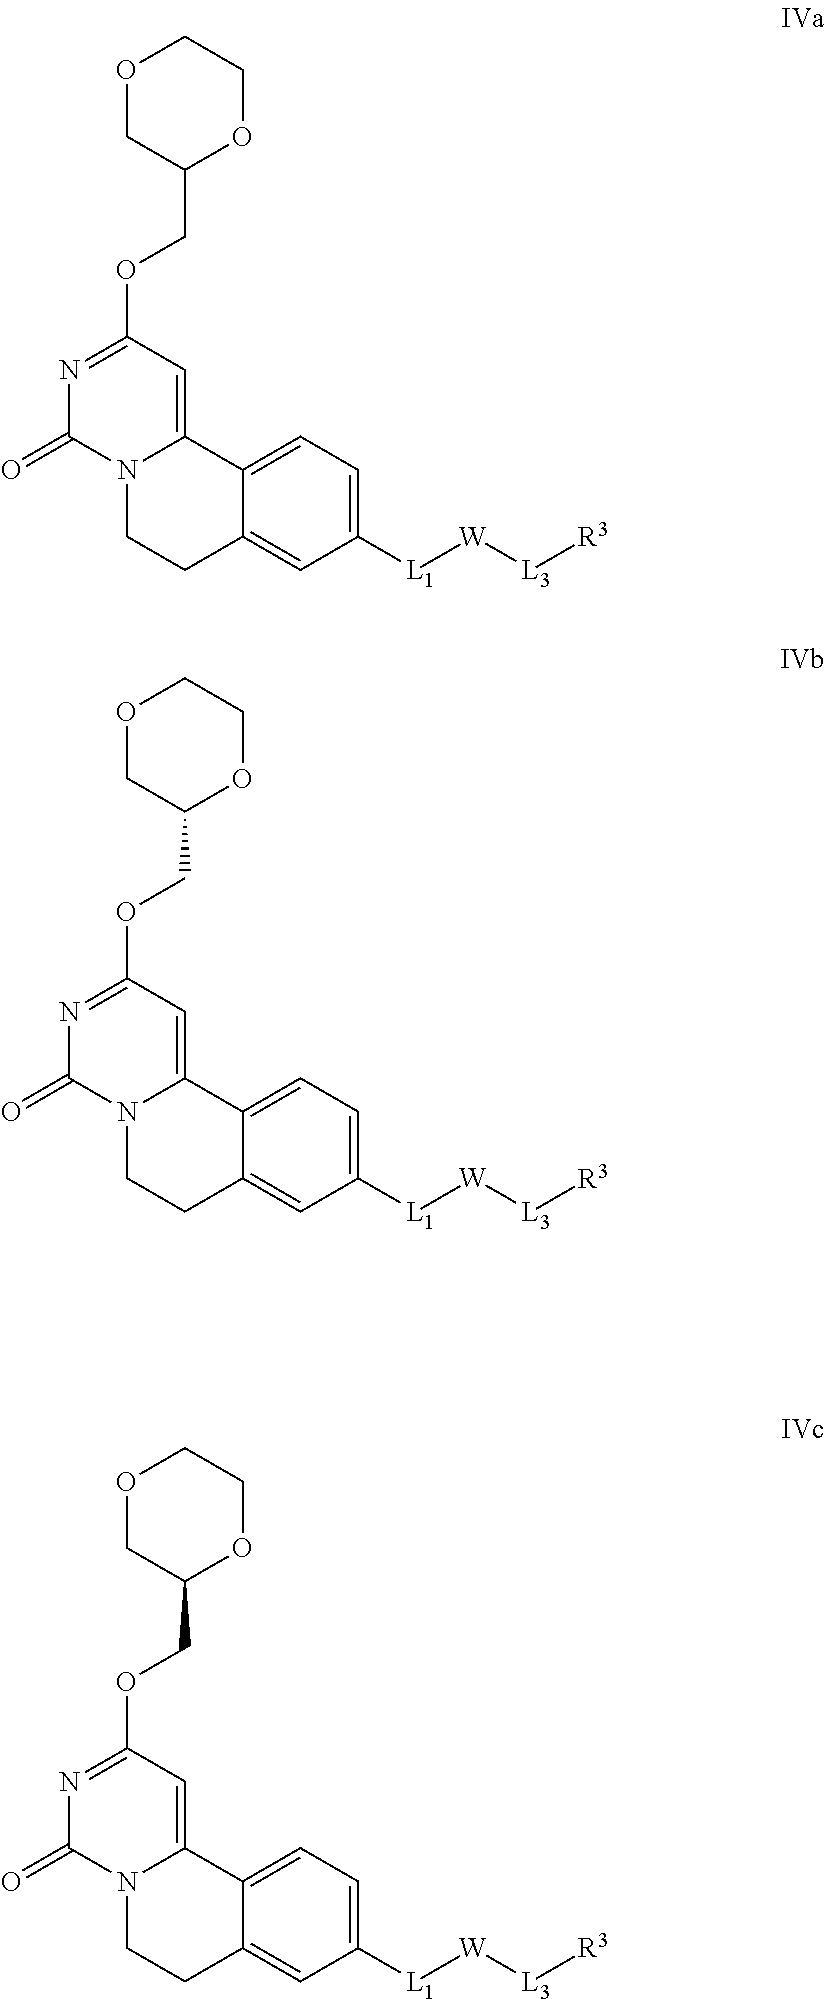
C1([L1][W][L3][R3])=CC=C2C(=C1)CCN1C2=CC(OCC2OCCOC2)=NC1=O.C1([L1][W][L3][R3])=CC=C2C(=C1)CCN1C2=CC(OCC2OCCOC2)=NC1=O.C1([L1][W][L3][R3])=CC=C2C(=C1)CCN1C2=CC(OCC2OCCOC2)=NC1=O
